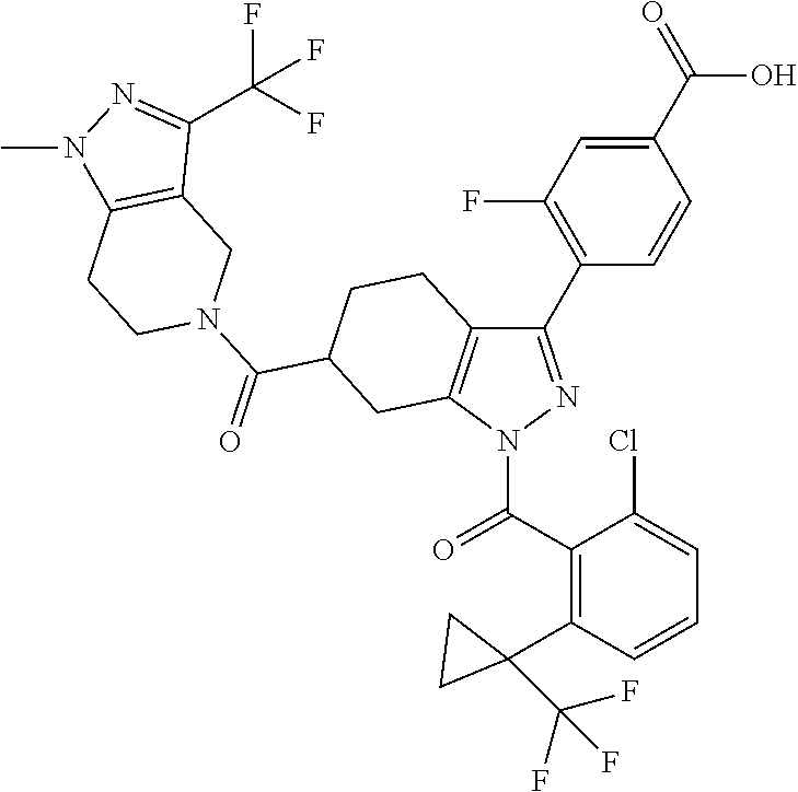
C1=C(C(O)=O)C=CC(C2=NN(C(C3=C(C4(C(F)(F)F)CC4)C=CC=C3Cl)=O)C3=C2CCC(C(=O)N2CCC4=C(C2)C(C(F)(F)F)=NN4C)C3)=C1F
